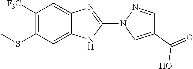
[F3C]C1=C(SC)C=C2C(=C1)N=C(N1C=C(C(=O)O)C=N1)N2
